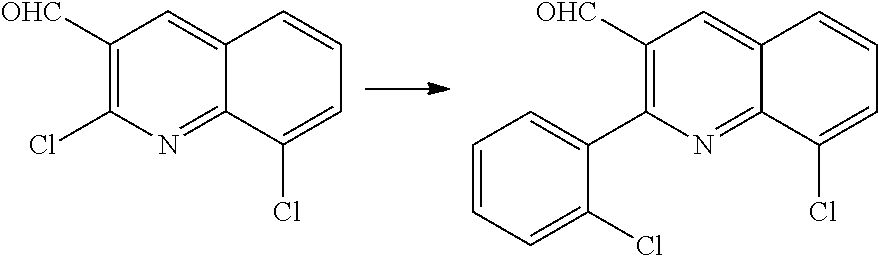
C1([OHC])=C(C2=CC=CC=C2Cl)N=C2C(=C1)C=CC=C2Cl.C1([OHC])=C(Cl)N=C2C(=C1)C=CC=C2Cl
